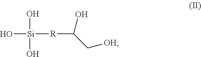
O[Si](O)(O)[R]C(C[OH])O
